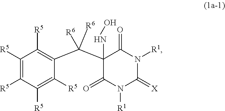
C1(NO)(C(C2=C([R5])C([R5])=C([R5])C([R5])=C2[R5])([R6])[R6])C(=O)N([R1])C(=[X])N([R1])C1=O
